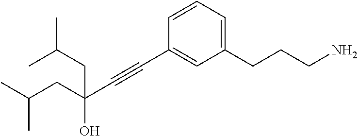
C1=CC=C(CCCN)C=C1C#CC(CC(C)C)(O)CC(C)C
